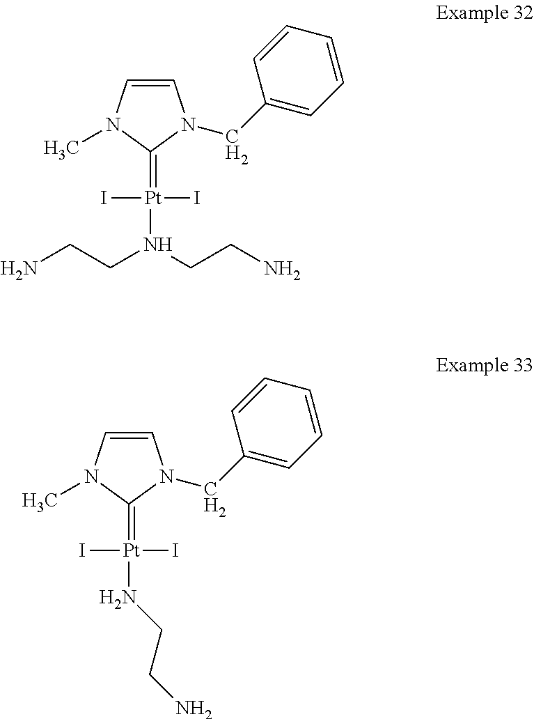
[Pt](=C1N(C)C=CN1CC1=CC=CC=C1)(I)(I)N(CCN)CCN.[Pt](=C1N(C)C=CN1CC1=CC=CC=C1)(I)(I)NCCN
